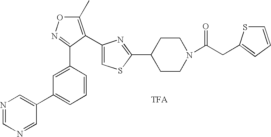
C1=C(C2=NOC(C)=C2C2=CSC(C3CCN(C(CC4=CC=CS4)=O)CC3)=N2)C=CC=C1C1=CN=CN=C1
